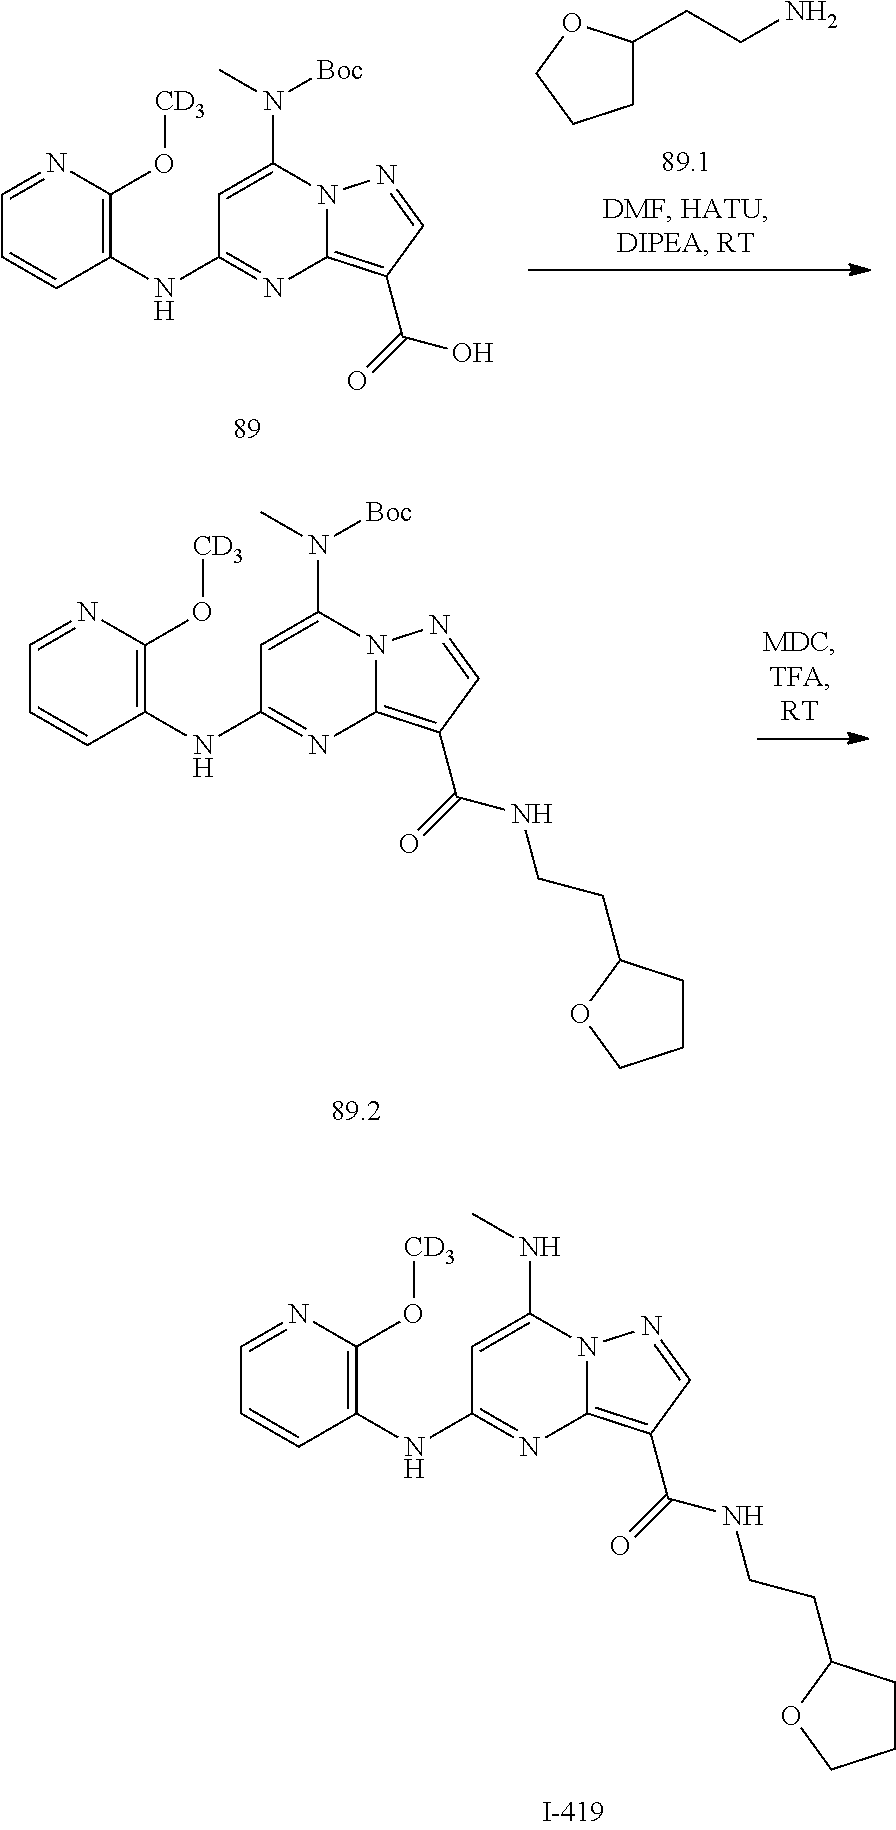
C1C(CCN)OCC1.C1=C(N(C)[Boc])N2C(=C(C(=O)O)C=N2)N=C1NC1=C(O[CD3])N=CC=C1.C1=C(N(C)[Boc])N2C(=C(C(=O)NCCC3CCCO3)C=N2)N=C1NC1=C(O[CD3])N=CC=C1.C1=C(NC)N2C(=C(C(=O)NCCC3CCCO3)C=N2)N=C1NC1=C(O[CD3])N=CC=C1
